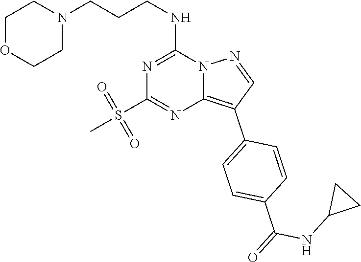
N1(CCCNC2=NC(S(C)(=O)=O)=NC3=C(C4=CC=C(C(=O)NC5CC5)C=C4)C=NN23)CCOCC1
